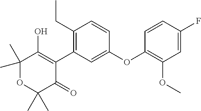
C1(C)(C)OC(C)(C)C(=O)C(C2=C(CC)C=CC(OC3=C(OC)C=C(F)C=C3)=C2)=C1O
